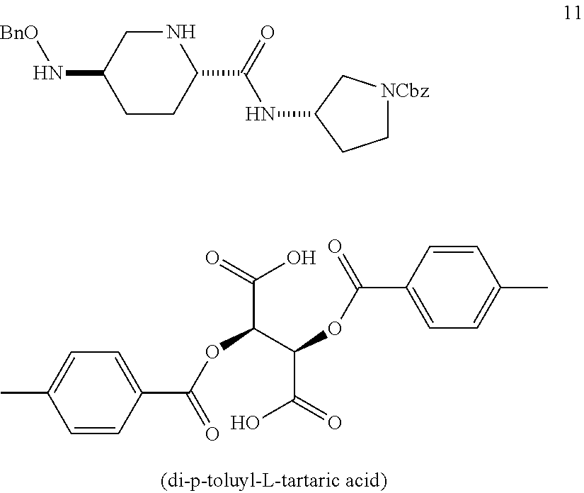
C1=CC(C(=O)OC(C(OC(=O)C2=CC=C(C)C=C2)C(O)=O)C(O)=O)=CC=C1C.C1CC(C(=O)NC2CC[NCbz]C2)NCC1N[BnO]
